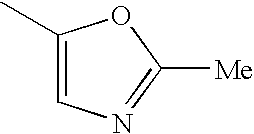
[Me]C1=NC=C(C)O1
